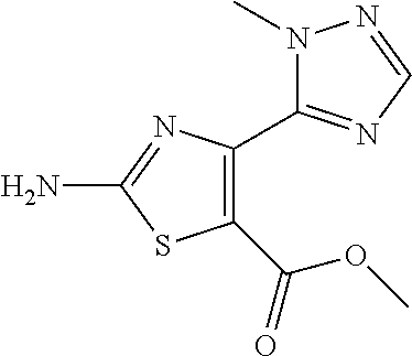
C1(C(OC)=O)=C(C2=NC=NN2C)N=C(N)S1
